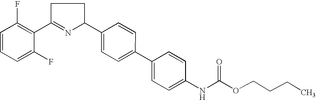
C1=CC=C(F)C(C2=NC(C3=CC=C(C4=CC=C(NC(OCCCC)=O)C=C4)C=C3)CC2)=C1F
